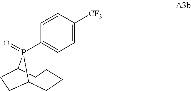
C1(P2(=O)C3CCCCC2CC3)=CC=C([CF3])C=C1
